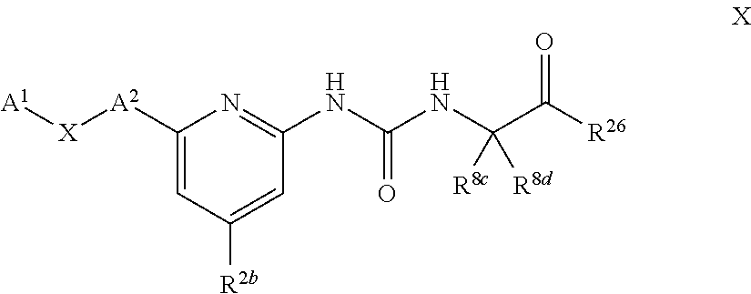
C1([A2][X][A1])=CC([R2b])=CC(NC(NC([R8d])(C(=O)[R26])[R8c])=O)=N1
